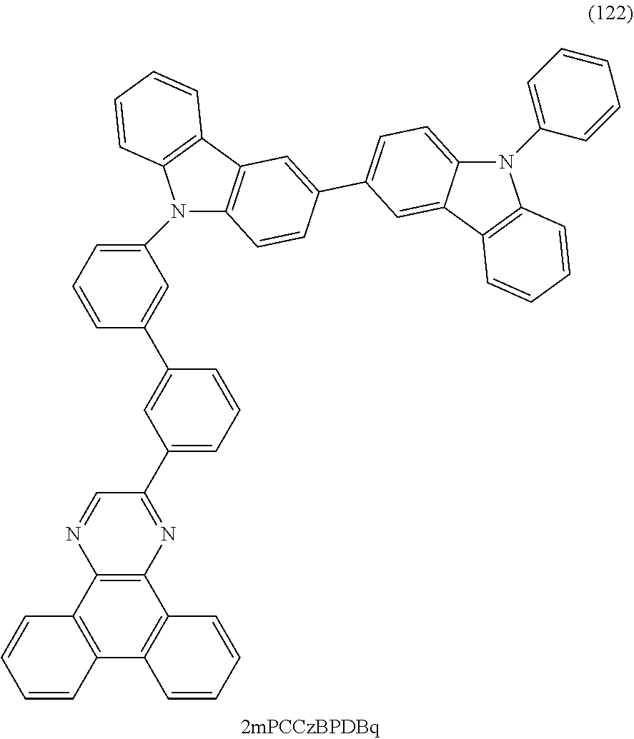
C12=C(C3=C(C4=C1C=CC=C4)C=CC=C3)N=CC(C1=CC=CC(C3=CC(N4C5=C(C6=C4C=CC=C6)C=C(C4=CC=C6C(=C4)C4=C(C=CC=C4)N6C4=CC=CC=C4)C=C5)=CC=C3)=C1)=N2
